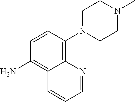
C1N(C2=C3C(=C(N)C=C2)C=CC=N3)CCN(C)C1
